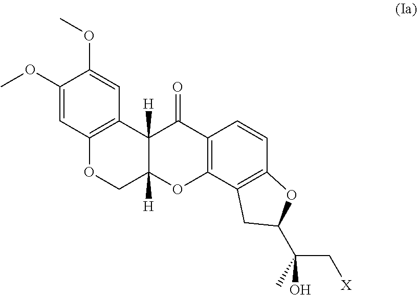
C1(OC)=CC2=C(C=C1OC)C1([H])C([H])(CO2)OC2=C(C1=O)C=CC1=C2CC(C(C[X])(O)C)O1
